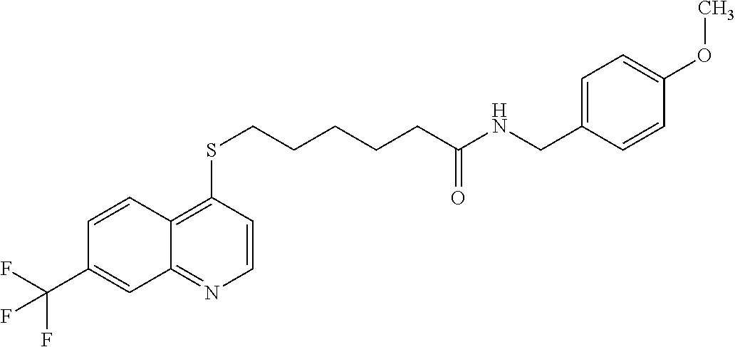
C12=NC=CC(SCCCCCC(NCC3=CC=C(OC)C=C3)=O)=C1C=CC(C(F)(F)F)=C2
